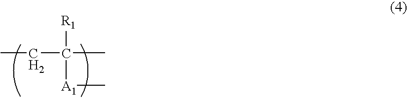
CCC([R1])(C)[A1]C
